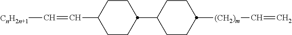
C1CC(C=C[CnH2n+1])CCC1C1CCC([(CH2)m]C=C)CC1
